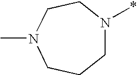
C1N(*)CCN(C)CC1
